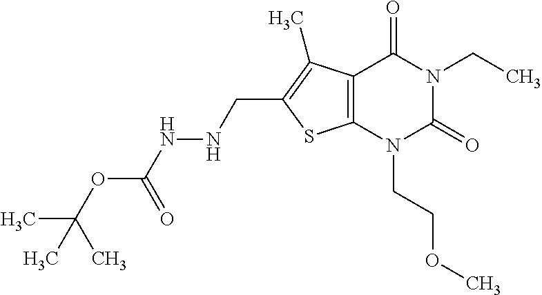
C12=C(N(CCOC)C(=O)N(CC)C1=O)SC(CNNC(=O)OC(C)(C)C)=C2C
